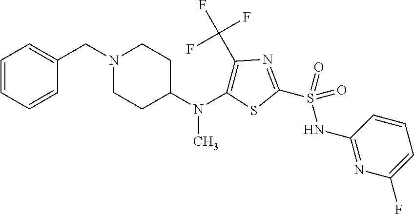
C1(N(C2=C(C(F)(F)F)N=C(S(NC3=NC(F)=CC=C3)(=O)=O)S2)C)CCN(CC2=CC=CC=C2)CC1
